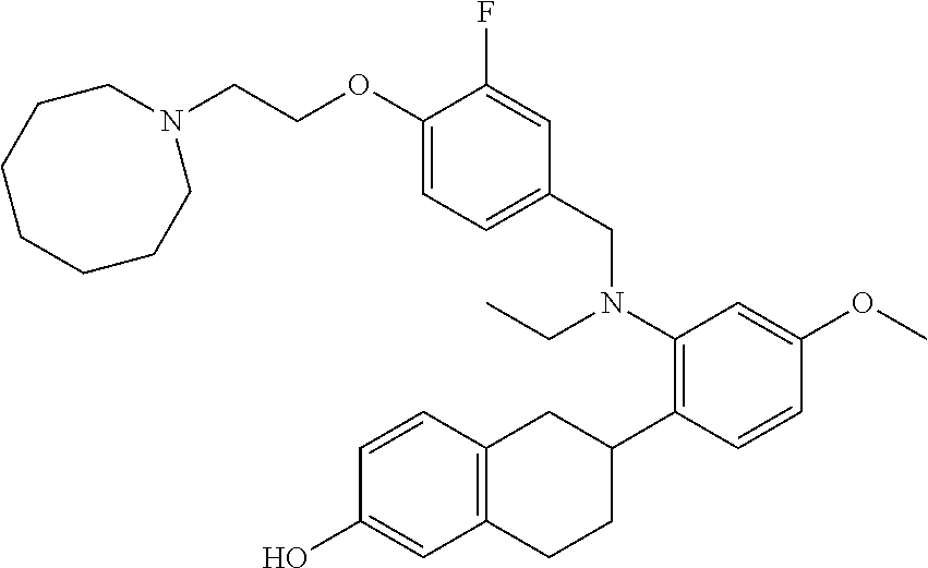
C1(OCCN2CCCCCCC2)=CC=C(CN(CC)C2=C(C3CC4=C(CC3)C=C(O)C=C4)C=CC(OC)=C2)C=C1F
